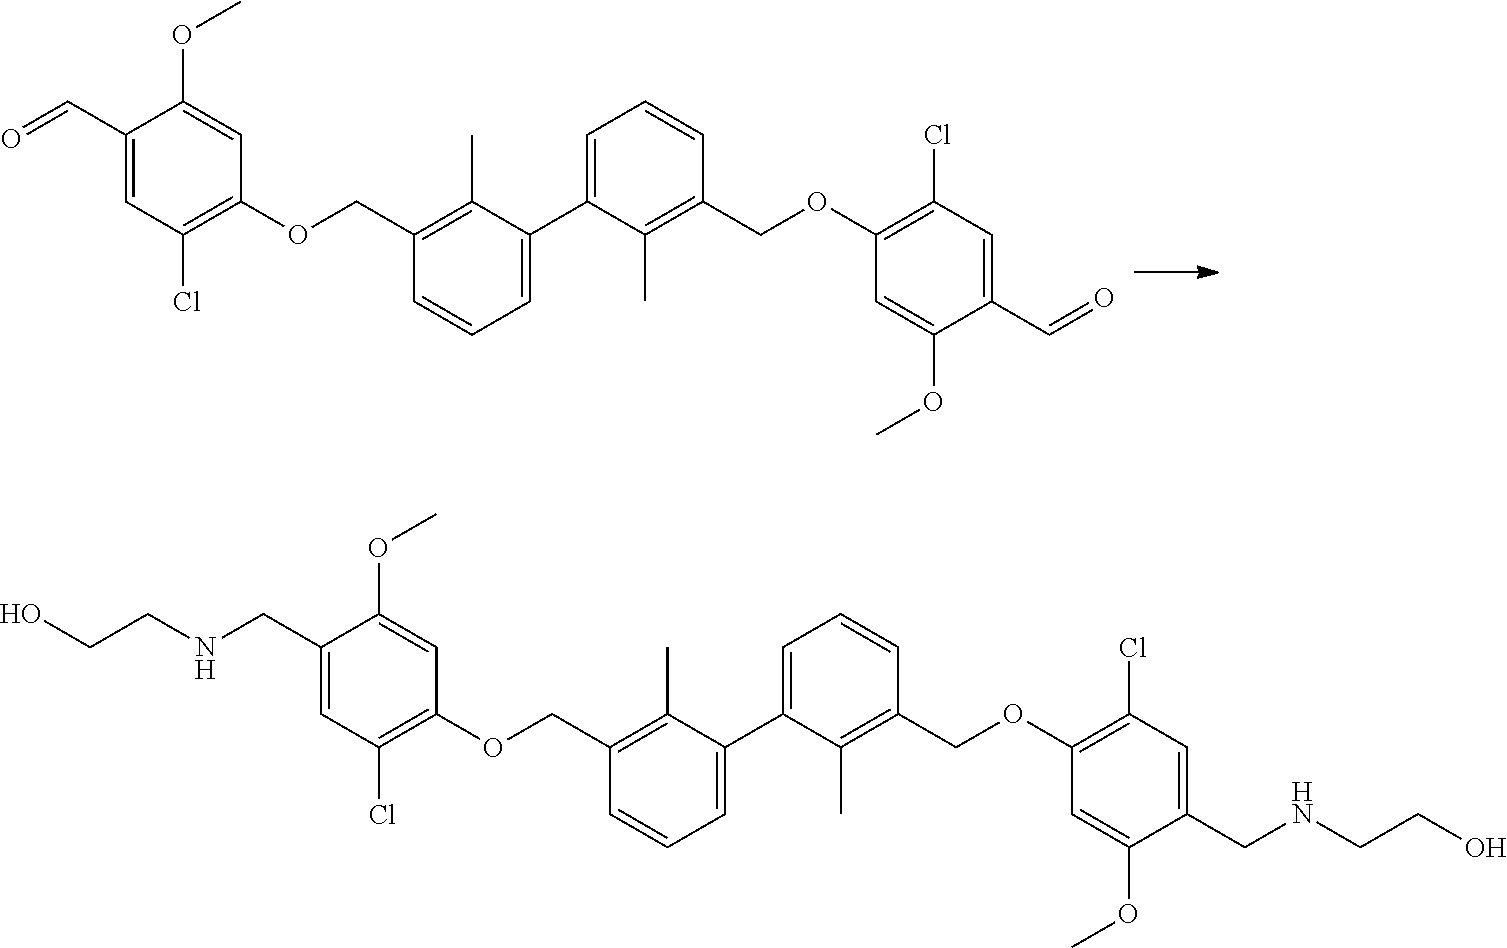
O=CC1=CC(Cl)=C(OCC2=C(C)C(C3=CC=CC(COC4=C(Cl)C=C(C=O)C(OC)=C4)=C3C)=CC=C2)C=C1OC.N(CC1=CC(Cl)=C(OCC2=C(C)C(C3=CC=CC(COC4=C(Cl)C=C(CNCCO)C(OC)=C4)=C3C)=CC=C2)C=C1OC)CCO
